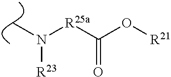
[R25a](C(O[R21])=O)N(C)[R23]
